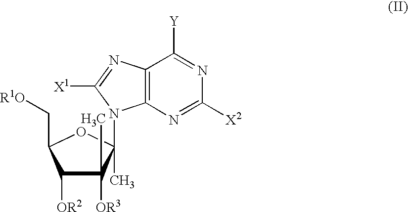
C1([OR2])C([OR3])(C)C(C)(N2C3=C(N=C2[X1])C([Y])=NC([X2])=N3)OC1C[R1O]
